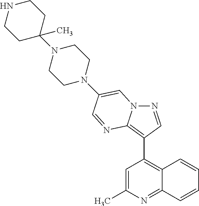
N1=CC(C2=C3C(=NC(C)=C2)C=CC=C3)=C2N1C=C(N1CCN(C3(C)CCNCC3)CC1)C=N2
